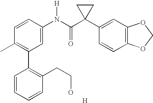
C1=CC(N(C(C2(C3=CC4=C(C=C3)OCO4)CC2)=O)[H])=CC(C2=C(CCO)C=CC=C2)=C1C.[H]
